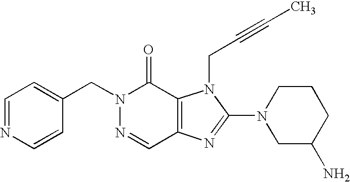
C(N1N=CC2=C(C1=O)N(CC#CC)C(N1CC(N)CCC1)=N2)C1=CC=NC=C1
